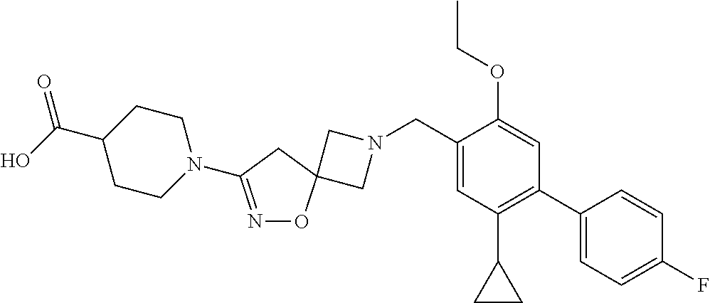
C1N(CC2=CC(C3CC3)=C(C3=CC=C(F)C=C3)C=C2OCC)CC12ON=C(N1CCC(C(O)=O)CC1)C2
